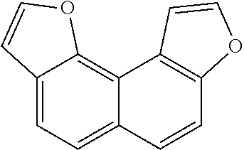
C12=CC=C3C(=C1OC=C2)C1=C(C=C3)OC=C1
